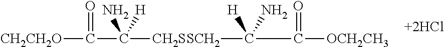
C(C(=O)[OCH2CH3])(N)([H])[CH2SSCH2]C(C([CH2CH2O])=O)(N)[H]
